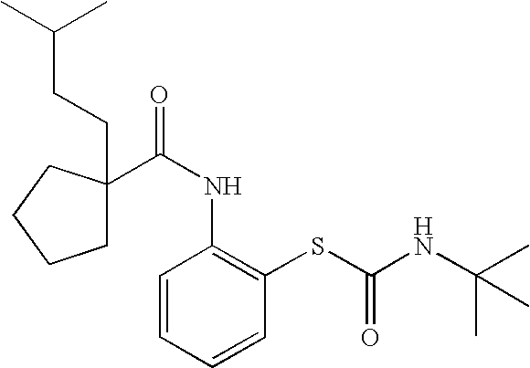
C(CC(C)C)C1(C(NC2=C(SC(=O)NC(C)(C)C)C=CC=C2)=O)CCCC1
